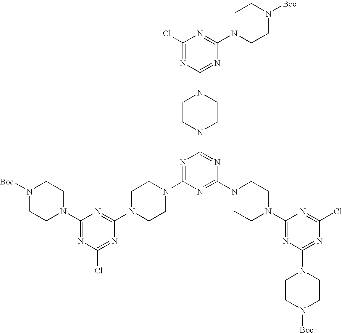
[Boc]N1CCN(C2=NC(Cl)=NC(N3CCN(C4=NC(N5CCN(C6=NC(N7CCN([Boc])CC7)=NC(Cl)=N6)CC5)=NC(N5CCN(C6=NC(N7CCN([Boc])CC7)=NC(Cl)=N6)CC5)=N4)CC3)=N2)CC1
